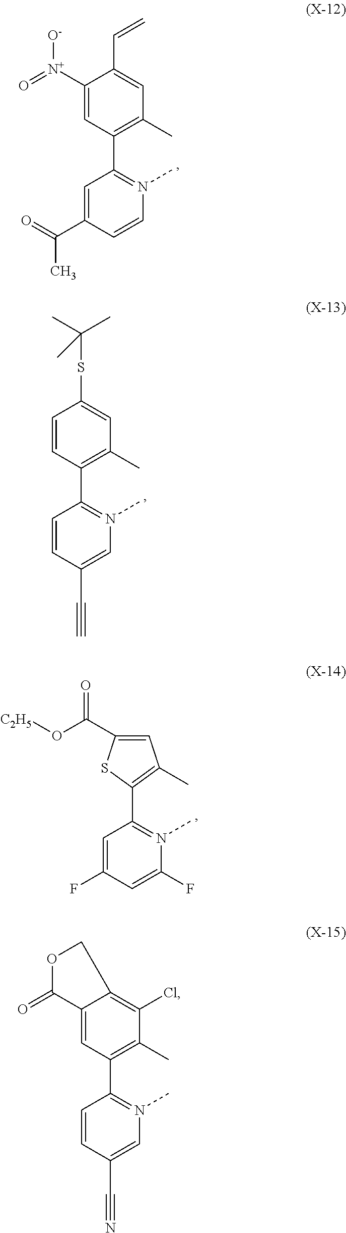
C1=CC(C2=C(C)C=C(SC(C)(C)C)C=C2)=N(C)C=C1C#C.C1(F)=CC(C2=C(C)C=C(C(O[C2H5])=O)S2)=N(C)C(F)=C1.C1=CC(C2=C(C)C(Cl)=C3C(=C2)C(=O)OC3)=N(C)C=C1C#N.CC(C1=CC(C2=C(C)C=C(C=C)C([N+]([O-])=O)=C2)=N(C)C=C1)=O
